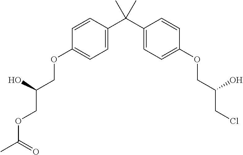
C1=C(C(C2=CC=C(OCC(CCl)O)C=C2)(C)C)C=CC(OCC(COC(C)=O)O)=C1
